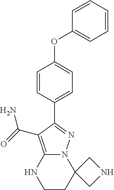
C1=CC(C2=NN3C(=C2C(N)=O)NCCC32CNC2)=CC=C1OC1=CC=CC=C1
